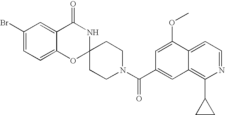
C1(Br)=CC=C2C(=C1)C(=O)NC1(O2)CCN(C(=O)C2=CC3=C(C4CC4)N=CC=C3C(OC)=C2)CC1
